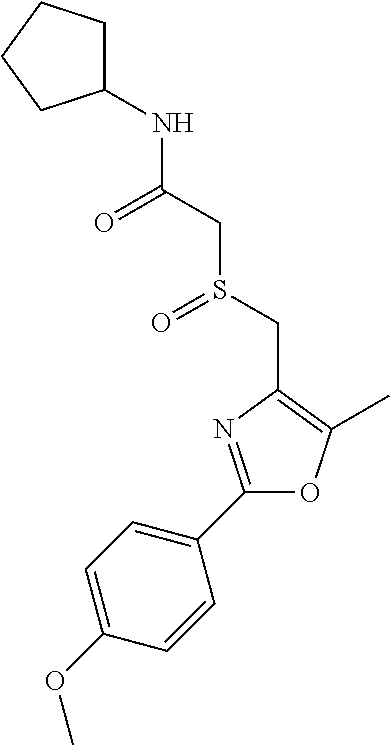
C1=C(OC)C=CC(C2=NC(CS(=O)CC(=O)NC3CCCC3)=C(C)O2)=C1
